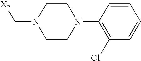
[X2]CN1CCN(C2=C(Cl)C=CC=C2)CC1
